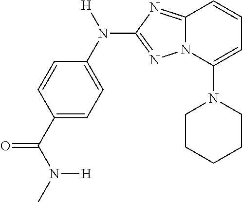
N1(C2=CC=CC3=NC(N(C4=CC=C(C(N(C)[H])=O)C=C4)[H])=NN23)CCCCC1
